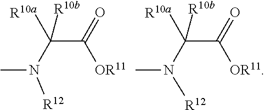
[OR11]C(C(N(C)[R12])([R10a])[R10b])=O.[OR11]C(C(N(C)[R12])([R10a])[R10b])=O
